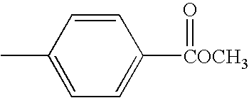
C1=CC(C)=CC=C1[COCH3]=O
